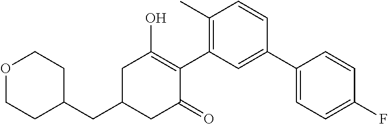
C1(CC2CC(=O)C(C3=C(C)C=CC(C4=CC=C(F)C=C4)=C3)=C(O)C2)CCOCC1
